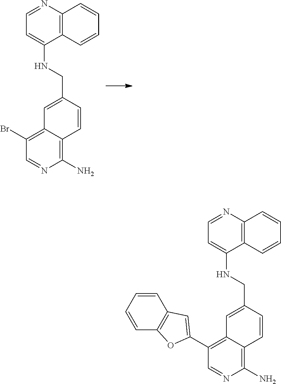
C1(N)=C2C(=C(Br)C=N1)C=C(CNC1=CC=NC3=C1C=CC=C3)C=C2.C1(N)=C2C(=C(C3=CC4=C(C=CC=C4)O3)C=N1)C=C(CNC1=CC=NC3=C1C=CC=C3)C=C2
